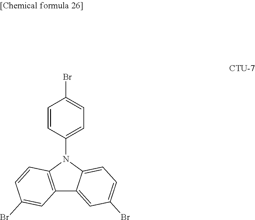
BrC1=CC=C(N2C3=C(C4=CC(Br)=CC=C24)C=C(Br)C=C3)C=C1
